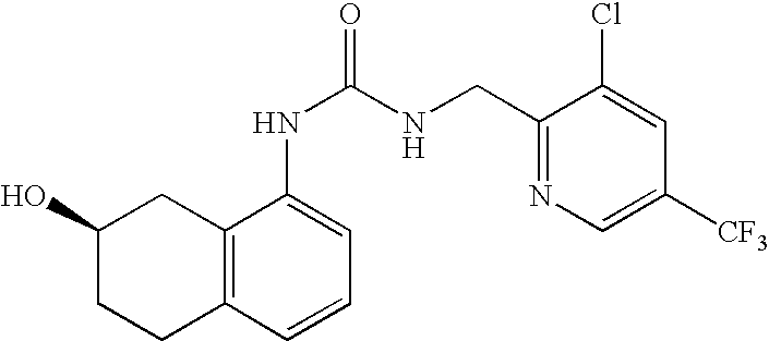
C12=C(C=CC=C1NC(NCC1=NC=C([CF3])C=C1Cl)=O)CCC(O)C2
